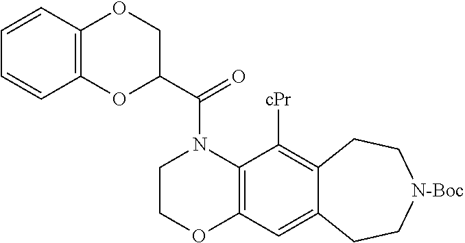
C1COC2=C(N1C(C1OC3=C(OC1)C=CC=C3)=O)C([cPr])=C1C(=C2)CC[N-Boc]CC1
